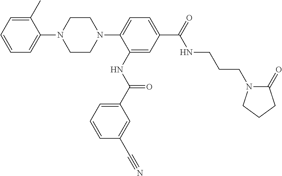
C1=CC=C(C)C(N2CCN(C3=CC=C(C(=O)NCCCN4C(=O)CCC4)C=C3NC(C3=CC=CC(C#N)=C3)=O)CC2)=C1
